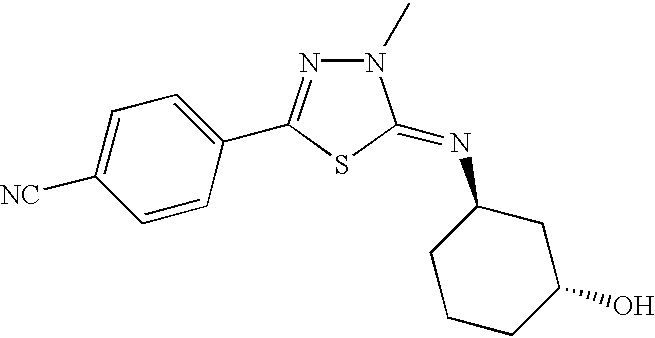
C1=CC(C2=NN(C)C(=NC3CCCC(O)C3)S2)=CC=C1[NC]
